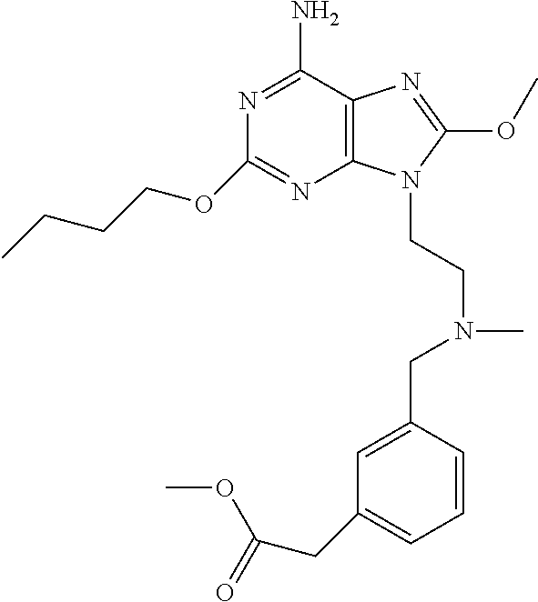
C1(OCCCC)=NC2=C(C(N)=N1)N=C(OC)N2CCN(CC1=CC(CC(=O)OC)=CC=C1)C
